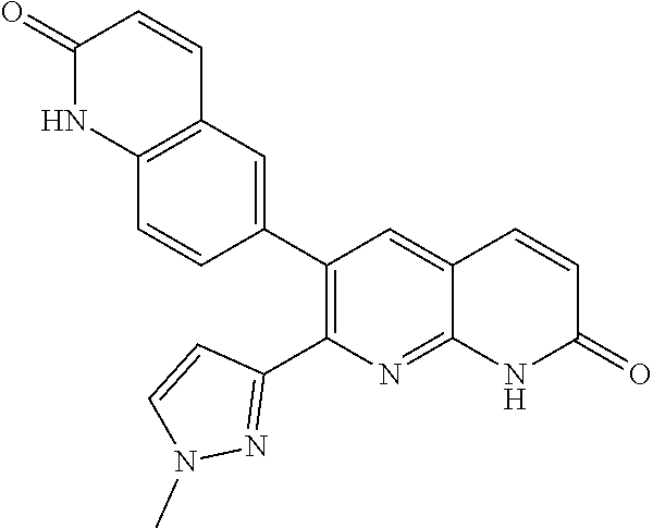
C12=C(C=C(C3=C(C4=NN(C)C=C4)N=C4C(=C3)C=CC(=O)N4)C=C1)C=CC(=O)N2
